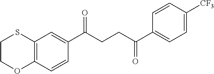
C12=C(C=CC(C(CCC(C3=CC=C([CF3])C=C3)=O)=O)=C1)OCCS2
